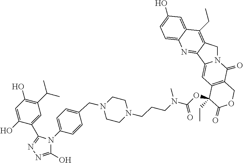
N12CC3=C(CC)C4=CC(O)=CC=C4N=C3C1=CC1=C(C2=O)COC(=O)C1(CC)OC(N(CCCN1CCN(CC2=CC=C(N3C(O)=NN=C3C3=CC(C(C)C)=C(O)C=C3O)C=C2)CC1)C)=O
